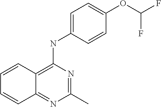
C1(C)=NC(NC2=CC=C(OC(F)F)C=C2)=C2C(=N1)C=CC=C2
